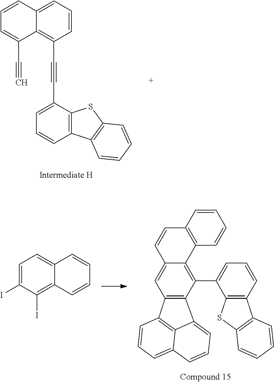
C1=C(C#CC2=C3C(C#C)=CC=CC3=CC=C2)C2=C(C=C1)C1=C(S2)C=CC=C1.C1(C2=C3C(=CC4=C2C2=CC=CC5=CC=CC4=C52)C=CC2=C3C=CC=C2)=CC=CC2=C1SC1=C2C=CC=C1.C1=CC2=CC=C(I)C(I)=C2C=C1
